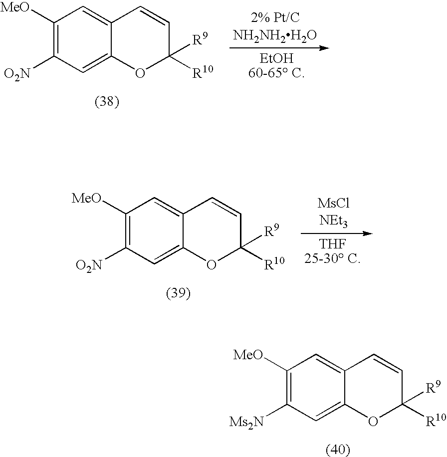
C1([MeO])=C([O2N])C=C2C(=C1)C=CC([R10])([R9])O2.C1([MeO])=C([O2N])C=C2C(=C1)C=CC([R10])([R9])O2.C1([MeO])=C([Ms2N])C=C2C(=C1)C=CC([R10])([R9])O2
